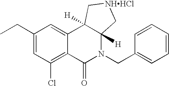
C1(CC)=CC(Cl)=C2C(=C1)C1([H])C([H])(N(CC3=CC=CC=C3)C2=O)C[NHHCl]C1
